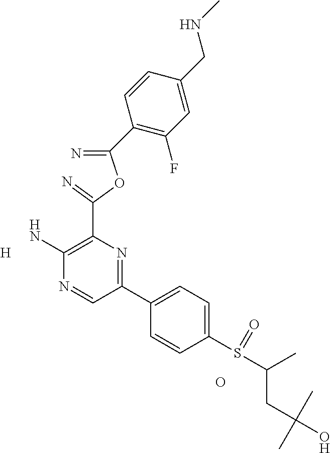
[H].O.C1(N)=C(C(OC(=N)C2=C(F)C=C(CNC)C=C2)=N)N=C(C2=CC=C(S(=O)C(CC(O)(C)C)C)C=C2)C=N1
